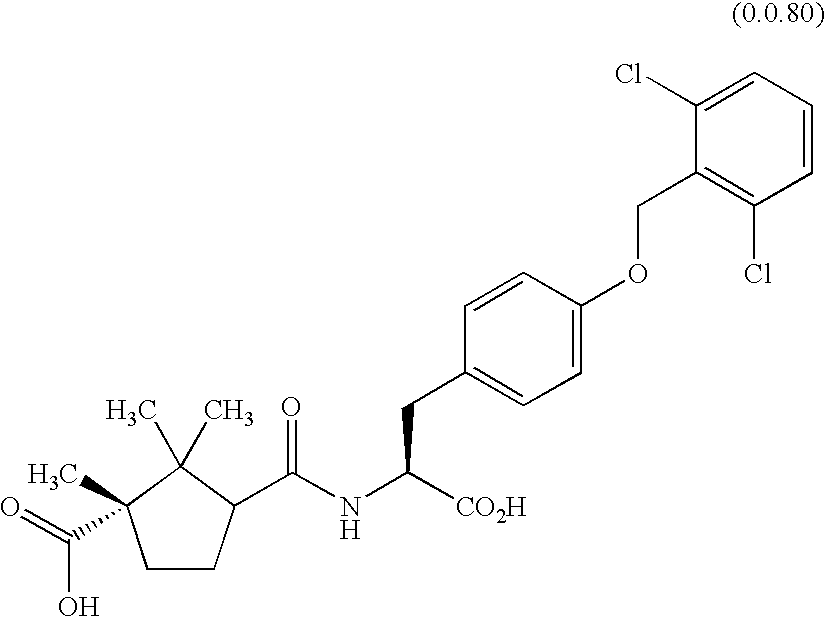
C1CC(C)(C(O)=O)C(C)(C)C1C(NC([CO2H])CC1=CC=C(OCC2=C(Cl)C=CC=C2Cl)C=C1)=O
